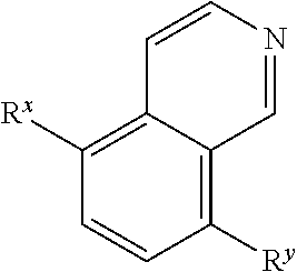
C1([Ry])=C2C(=C([Rx])C=C1)C=CN=C2
